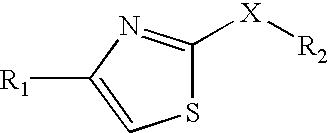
S1C([X][R2])=NC([R1])=C1
